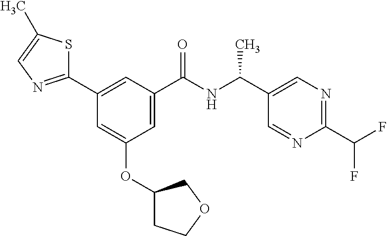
C1(C2=NC=C(C)S2)=CC(C(NC(C2=CN=C(C(F)F)N=C2)C)=O)=CC(OC2CCOC2)=C1
